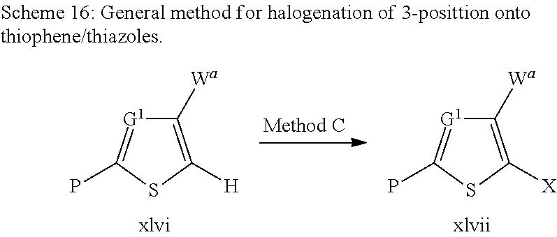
C1([Wa])=C([H])SC(P)=[G1]1.C1([Wa])=C([X])SC(P)=[G1]1
